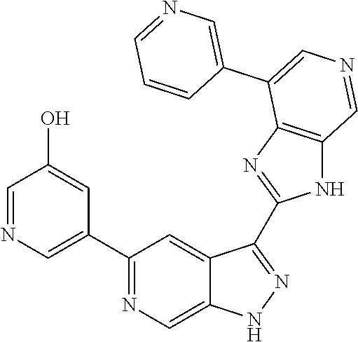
C1(C2=CN=CC(O)=C2)=NC=C2C(=C1)C(C1=NC3=C(N1)C=NC=C3C1=CN=CC=C1)=NN2
